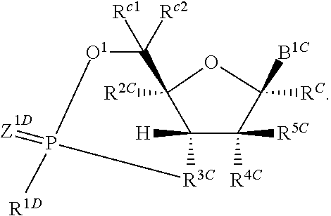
C12([H])C([R5C])([R4C])C([RC])([B1C])OC1([R2C])C([Rc1])([Rc2])[O1]P([R1D])(=[Z])[R3C]2.[H]
